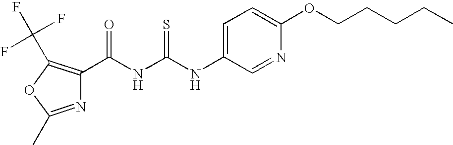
C(NC(NC1=CC=C(OCCCCC)N=C1)=S)(=O)C1=C(C(F)(F)F)OC(C)=N1
